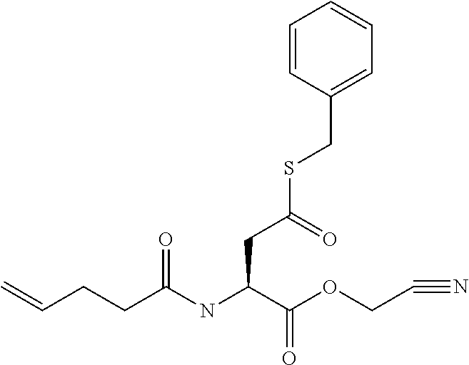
C=CCCC(NC(C(OCC#N)=O)CC(SCC1=CC=CC=C1)=O)=O
